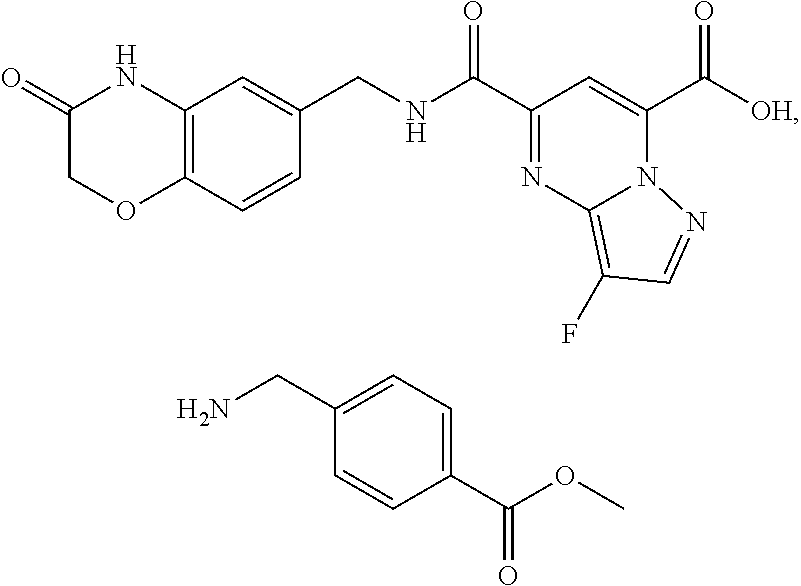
N1=C(C(=O)NCC2=CC3=C(C=C2)OCC(=O)N3)C=C(C(=O)[OH])N2C1=C(F)C=N2.C1(CN)=CC=C(C(OC)=O)C=C1
